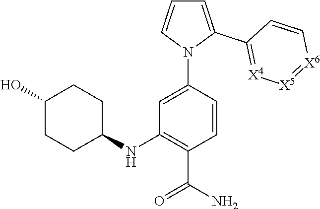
C1(O)CCC(NC2=C(C(N)=O)C=CC(N3C(C4=[X4][X5]=[X6]C=C4)=CC=C3)=C2)CC1
